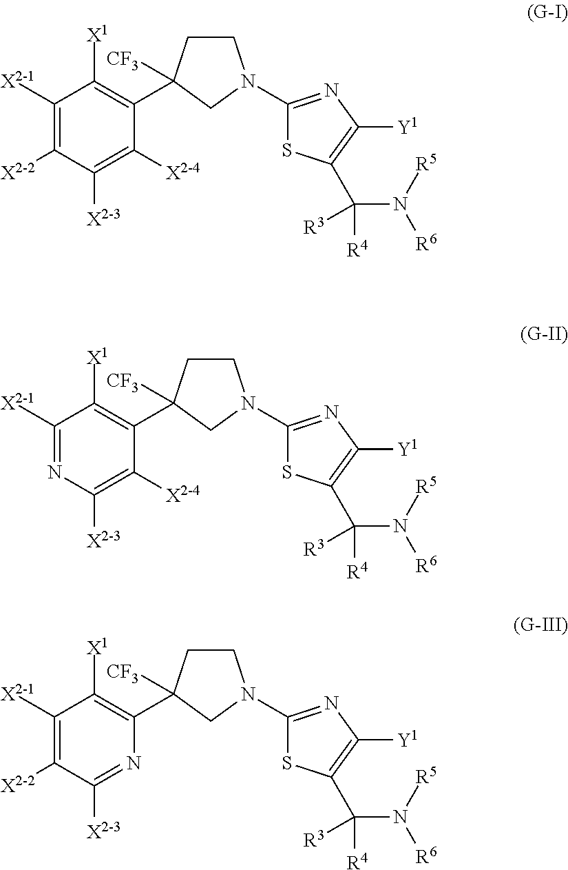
C1([X2-1])=C([X2-2])C([X2-3])=C([X2-4])C(C2([CF3])CCN(C3=NC([Y1])=C(C([R4])([R3])N([R5])[R6])S3)C2)=C1[X1].C1([X2-1])=NC([X2-3])=C([X2-4])C(C2([CF3])CCN(C3=NC([Y1])=C(C([R4])([R3])N([R5])[R6])S3)C2)=C1[X1].C1([X2-1])=C([X2-2])C([X2-3])=NC(C2([CF3])CCN(C3=NC([Y1])=C(C([R4])([R3])N([R5])[R6])S3)C2)=C1[X1]
